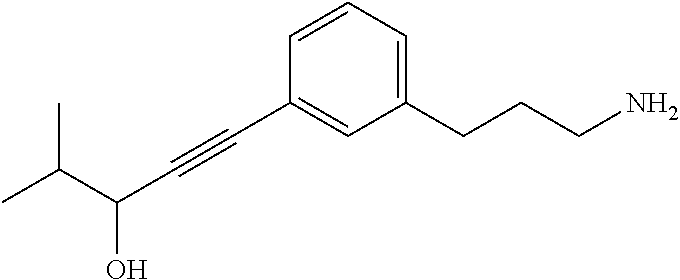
C1(CCCN)=CC=CC(C#CC(C(C)C)O)=C1
